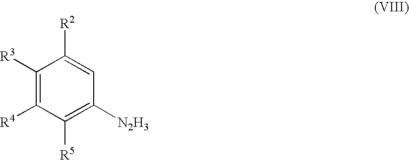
C1([R3])=C([R4])C([R5])=C([N2H3])C=C1[R2]
